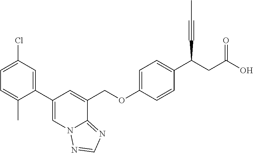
C1(C2=CC(Cl)=CC=C2C)=CN2C(=NC=N2)C(COC2=CC=C(C(CC(O)=O)C#CC)C=C2)=C1
